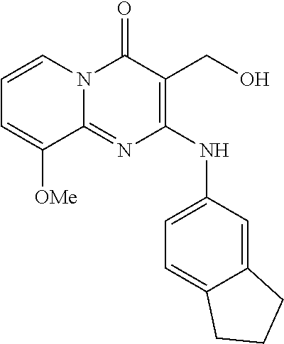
C1=CN2C(=NC(NC3=CC=C4C(=C3)CCC4)=C(CO)C2=O)C([OMe])=C1
